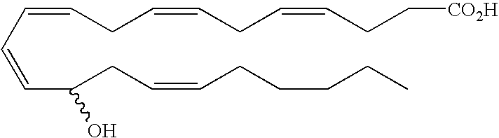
C(C=CC(CC=CCCCCC)O)=CCC=CCC=CCC[CO2H]
